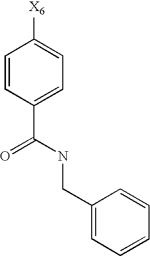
C1=CC(C(=O)NCC2=CC=CC=C2)=CC=C1[X6]
